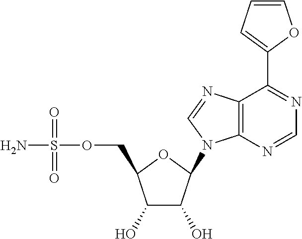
C1(O)C(O)C(N2C3=C(C(C4=CC=CO4)=NC=N3)N=C2)OC1COS(N)(=O)=O
